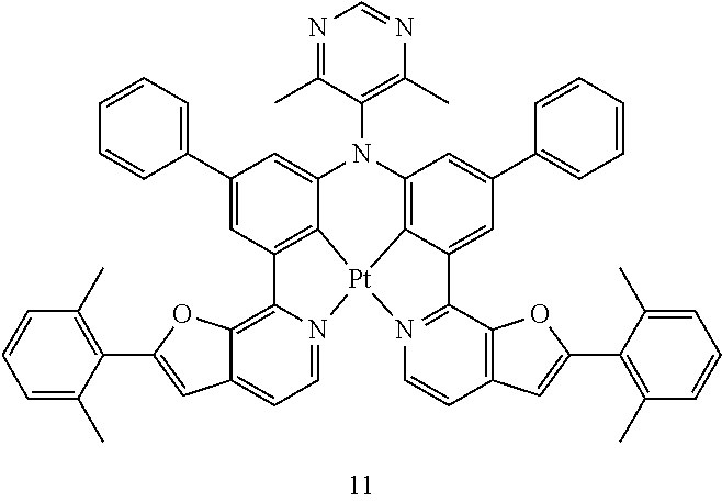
C1(C2=CC=CC=C2)=CC2=C3C(=C1)N(C1=C(C)N=CN=C1C)C1=C4C(=CC(C5=CC=CC=C5)=C1)C1=N(C=CC5=C1OC(C1=C(C)C=CC=C1C)=C5)[Pt]34N1=CC=C3C(=C21)OC(C1=C(C)C=CC=C1C)=C3
